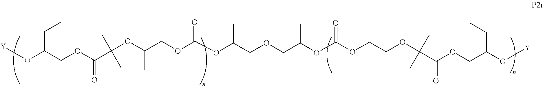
[Y]OC(COC(=O)C(OC(COC(OC(COCC(OC(OCC(OC(C(OCC(O[Y])CC)=O)(C)C)C)=O)C)C)=O)C)(C)C)CC
